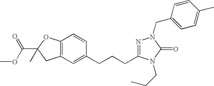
COC(C1(C)CC2=C(O1)C=CC(CCCC1=NN(CC3=CC=C(C)C=C3)C(=O)N1CCC)=C2)=O
